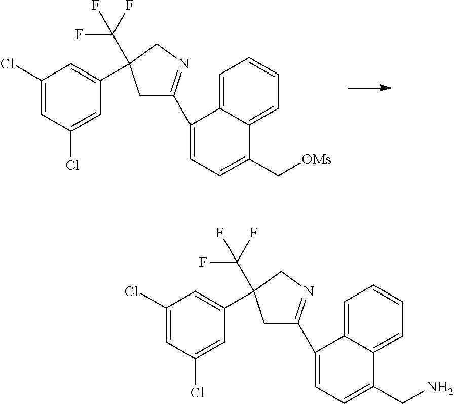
C1=C2C(=CC=C1)C(C[OMs])=CC=C2C1=NCC(C(F)(F)F)(C2=CC(Cl)=CC(Cl)=C2)C1.C1=C2C(=CC=C1)C(CN)=CC=C2C1=NCC(C(F)(F)F)(C2=CC(Cl)=CC(Cl)=C2)C1
